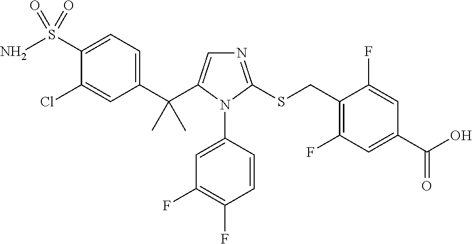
C1(S(N)(=O)=O)=CC=C(C(C)(C)C2=CN=C(SCC3=C(F)C=C(C(=O)O)C=C3F)N2C2=CC(F)=C(F)C=C2)C=C1Cl
